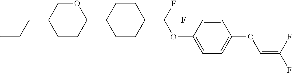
C1CC(C2CCC(C(F)(OC3=CC=C(OC=C(F)F)C=C3)F)CC2)OCC1CCC
